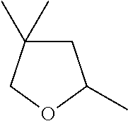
C1C(C)(C)COC1C
